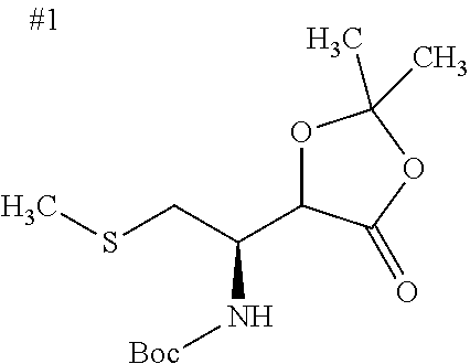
CSCC(C1OC(C)(C)OC1=O)N[Boc]
